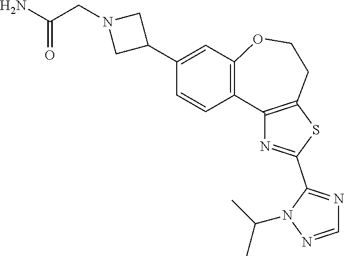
C1(C2CN(CC(N)=O)C2)=CC2=C(C=C1)C1=C(SC(C3=NC=NN3C(C)C)=N1)CCO2
